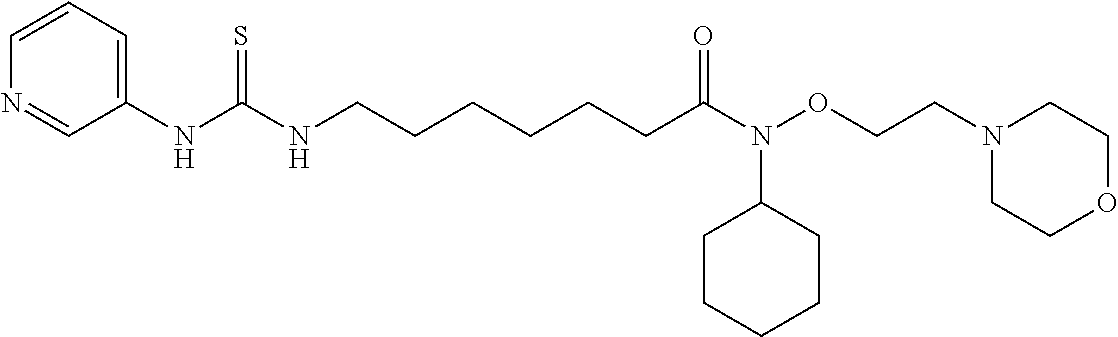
C1=CN=CC(NC(NCCCCCCC(=O)N(OCCN2CCOCC2)C2CCCCC2)=S)=C1
